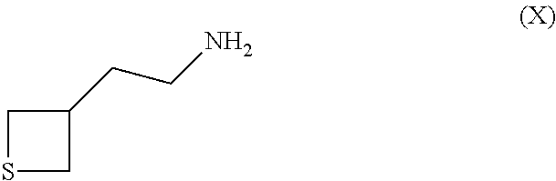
C1SCC1CCN
